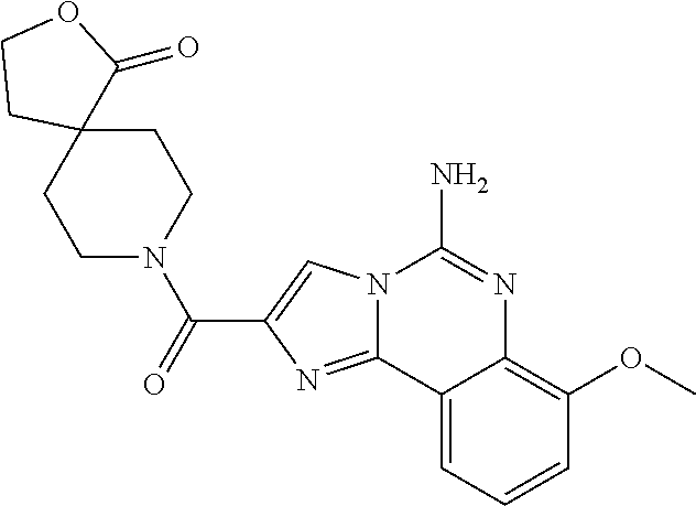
N12C(=NC(C(=O)N3CCC4(CC3)C(=O)OCC4)=C1)C1=CC=CC(OC)=C1N=C2N
